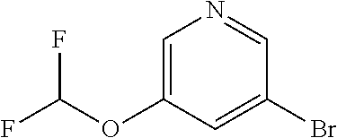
FC(OC1=CN=CC(Br)=C1)F
